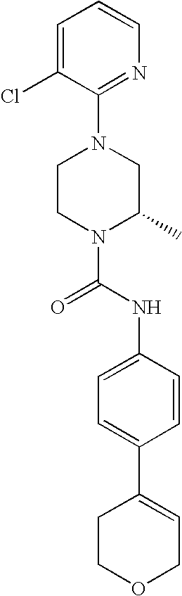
N1(C(NC2=CC=C(C3=CCOCC3)C=C2)=O)C(C)CN(C2=NC=CC=C2Cl)CC1
